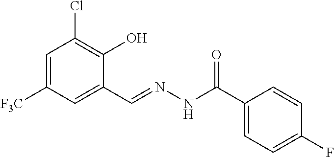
C1=C([F3C])C=C(C=NNC(C2=CC=C(F)C=C2)=O)C(O)=C1Cl
